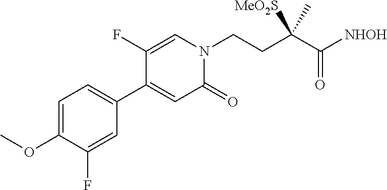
C1=C(OC)C(F)=CC(C2=CC(=O)N(CCC(C([NHOH])=O)(C)[MeO2S])C=C2F)=C1
